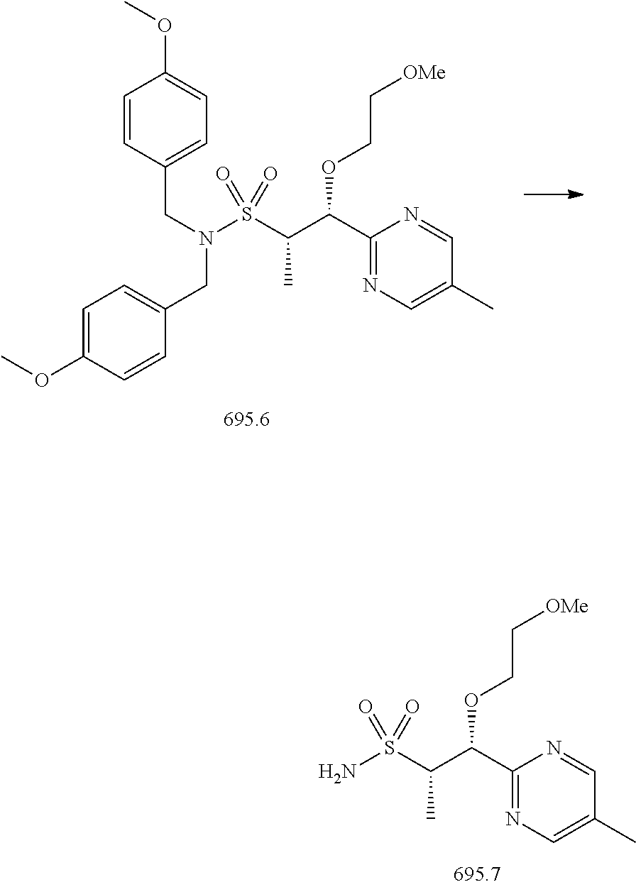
C1(C(C(S(N)(=O)=O)C)OCC[OMe])=NC=C(C)C=N1.C1(C(C(S(N(CC2=CC=C(OC)C=C2)CC2=CC=C(OC)C=C2)(=O)=O)C)OCC[OMe])=NC=C(C)C=N1
